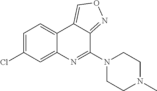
C12=CC(Cl)=CC=C1C1=CON=C1C(N1CCN(C)CC1)=N2
